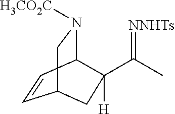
C1=CC2N([H3CO2C])CC1CC2(C(C)=[NNHTs])[H]
